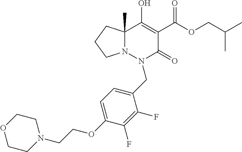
C(OC(=O)C1=C(O)C2(C)N(N(CC3=CC=C(OCCN4CCOCC4)C(F)=C3F)C1=O)CCC2)C(C)C
